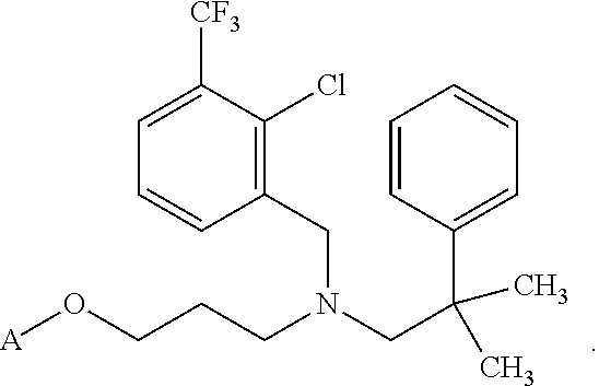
[A]OCCCN(CC(C)(C1=CC=CC=C1)C)CC1=C(Cl)C([CF3])=CC=C1
